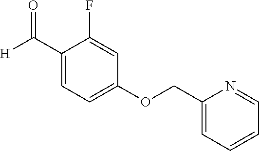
C1(C([H])=O)=CC=C(OCC2=CC=CC=N2)C=C1F
